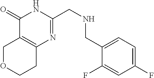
O1CCC2=C(C1)C(=O)NC(CNCC1=CC=C(F)C=C1F)=N2
